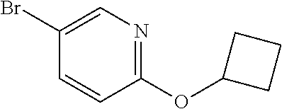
C1(Br)=CN=C(OC2CCC2)C=C1
